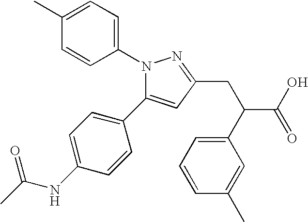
N1(C2=CC=C(C)C=C2)C(C2=CC=C(NC(C)=O)C=C2)=CC(CC(C2=CC=CC(C)=C2)C(O)=O)=N1
